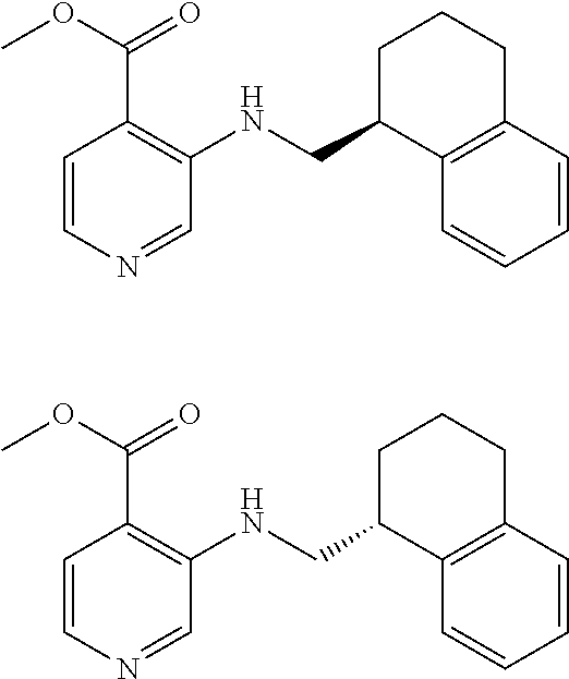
C1(CNC2=C(C(OC)=O)C=CN=C2)C2=C(CCC1)C=CC=C2.C1(CNC2=C(C(OC)=O)C=CN=C2)C2=C(CCC1)C=CC=C2
